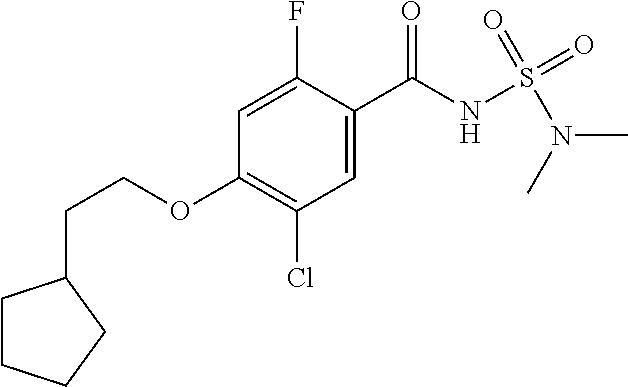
C1=C(F)C(C(NS(N(C)C)(=O)=O)=O)=CC(Cl)=C1OCCC1CCCC1
